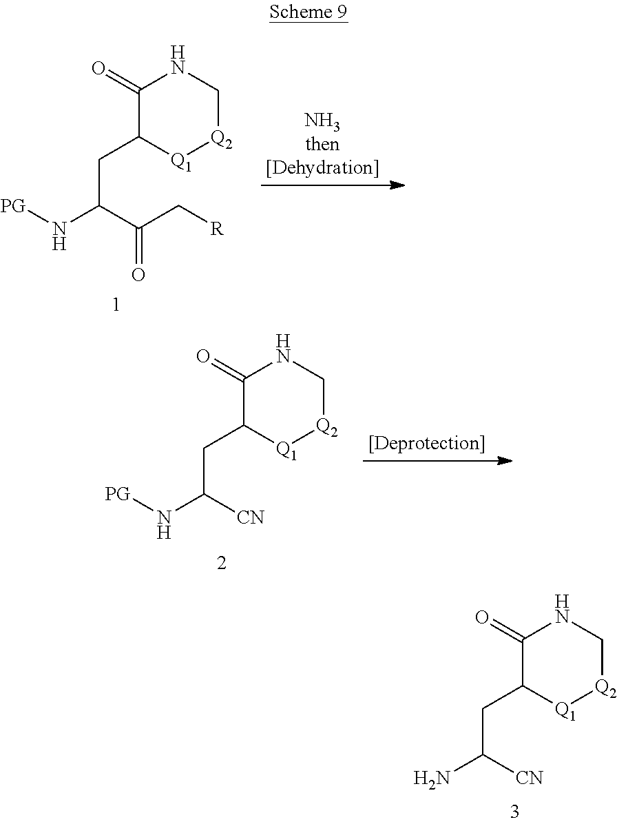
C1(=O)C(CC(N)[CN])[Q1][Q2]CN1.C1(=O)C(CC(N[PG])C(C[R])=O)[Q1][Q2]CN1.C1(=O)C(CC(N[PG])[CN])[Q1][Q2]CN1
